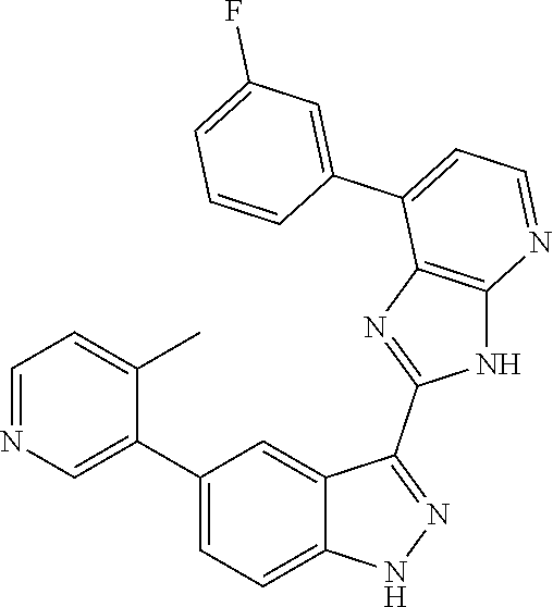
C1=NC=C(C2=CC=C3C(=C2)C(C2=NC4=C(N2)N=CC=C4C2=CC(F)=CC=C2)=NN3)C(C)=C1
